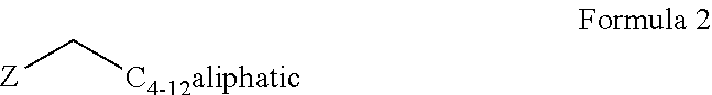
C([Z])[C4-12aliphatic]
